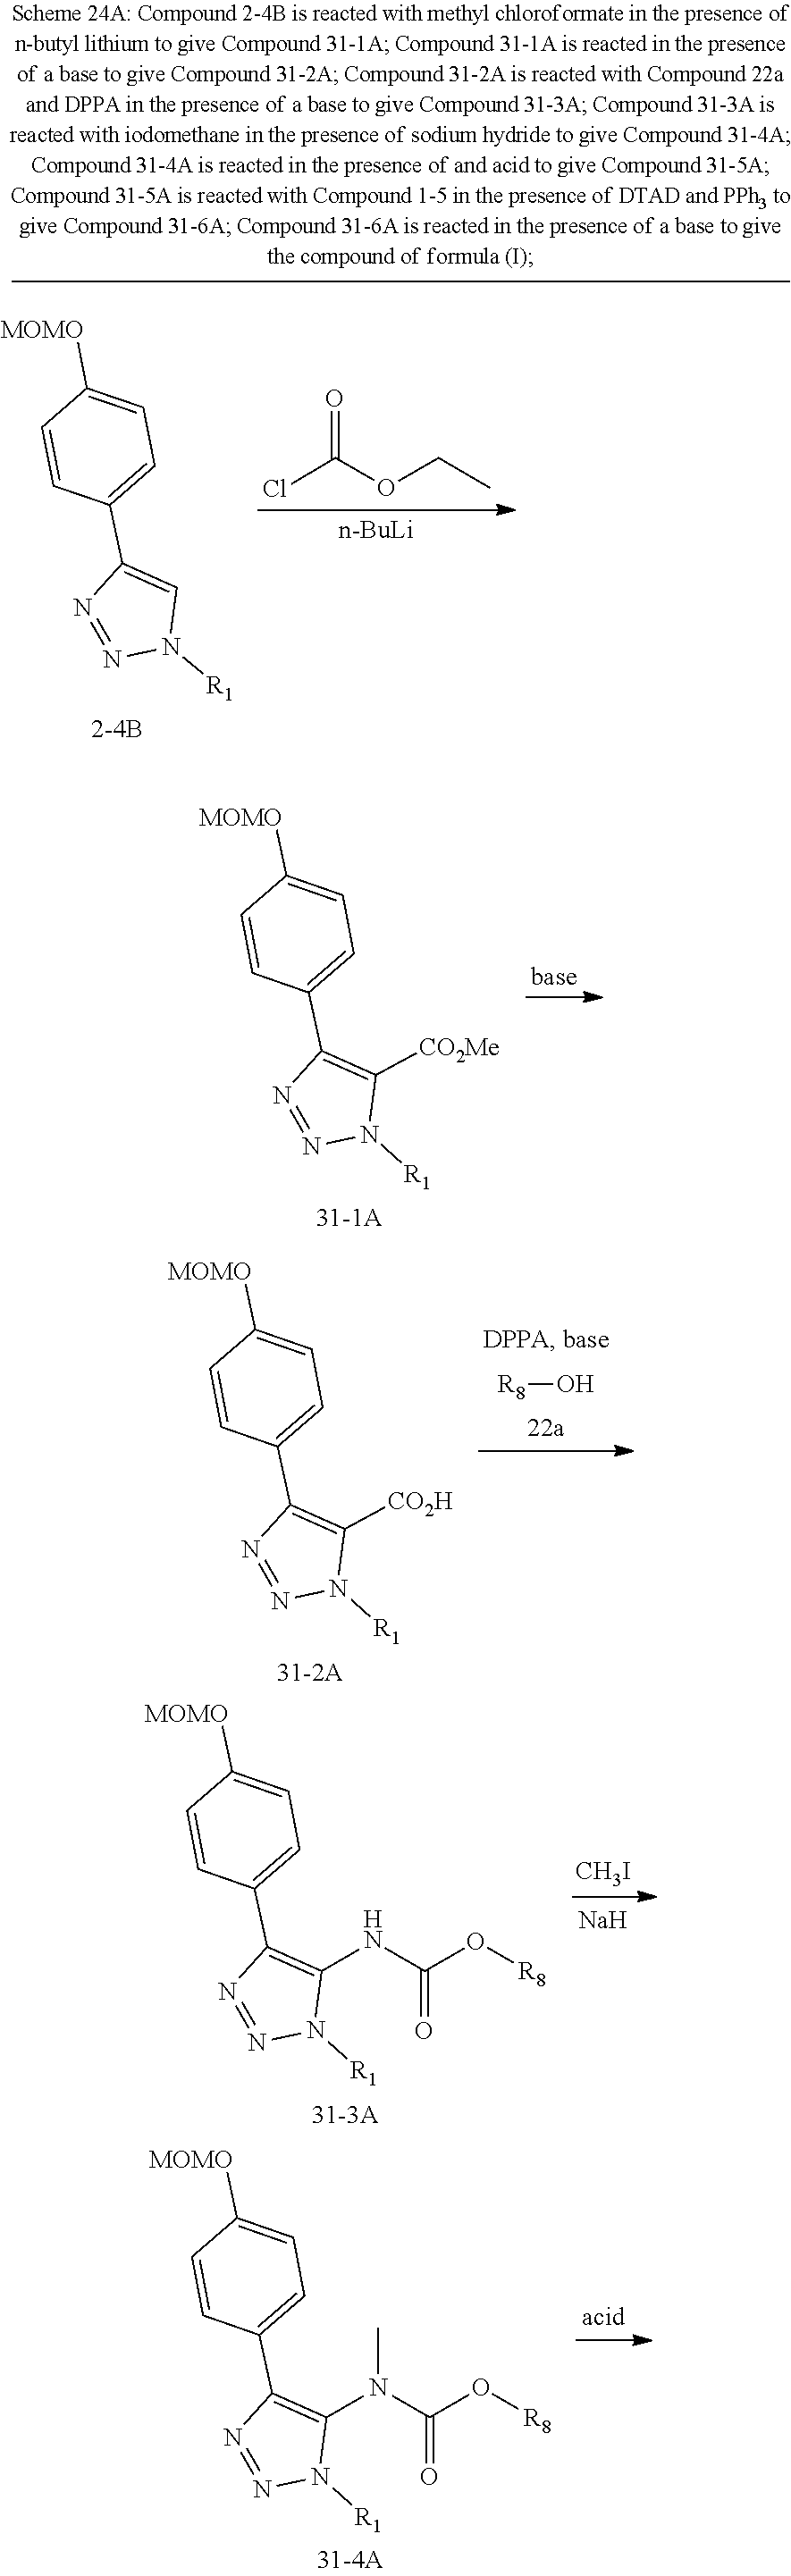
O(CC)C(=O)Cl.[n-BuLi].C1([MOMO])=CC=C(C2=CN([R1])N=N2)C=C1.[base].C1([MOMO])=CC=C(C2=C([CO2Me])N([R1])N=N2)C=C1.[R8]O.C1([MOMO])=CC=C(C2=C([CO2H])N([R1])N=N2)C=C1.[CH3I].[Na].C1([MOMO])=CC=C(C2=C(NC(O[R8])=O)N([R1])N=N2)C=C1.C1([MOMO])=CC=C(C2=C(N(C(O[R8])=O)C)N([R1])N=N2)C=C1
